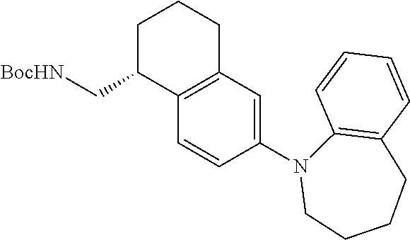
C1=CC(N2CCCCC3=C2C=CC=C3)=CC2=C1C(C[BocHN])CCC2
